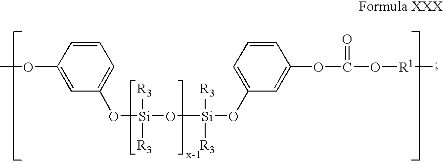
[Si](O[Si](OC1=CC=CC(OC(O[R1]C)=O)=C1)([R3])[R3])([R3])([R3])OC1=CC=CC(OC)=C1
